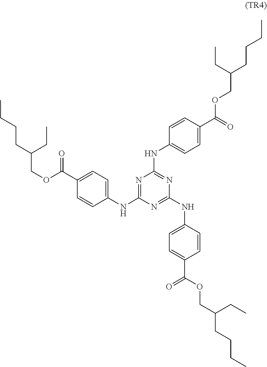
N1=C(NC2=CC=C(C(OCC(CC)CCCC)=O)C=C2)N=C(NC2=CC=C(C(OCC(CCCC)CC)=O)C=C2)N=C1NC1=CC=C(C(OCC(CCCC)CC)=O)C=C1
